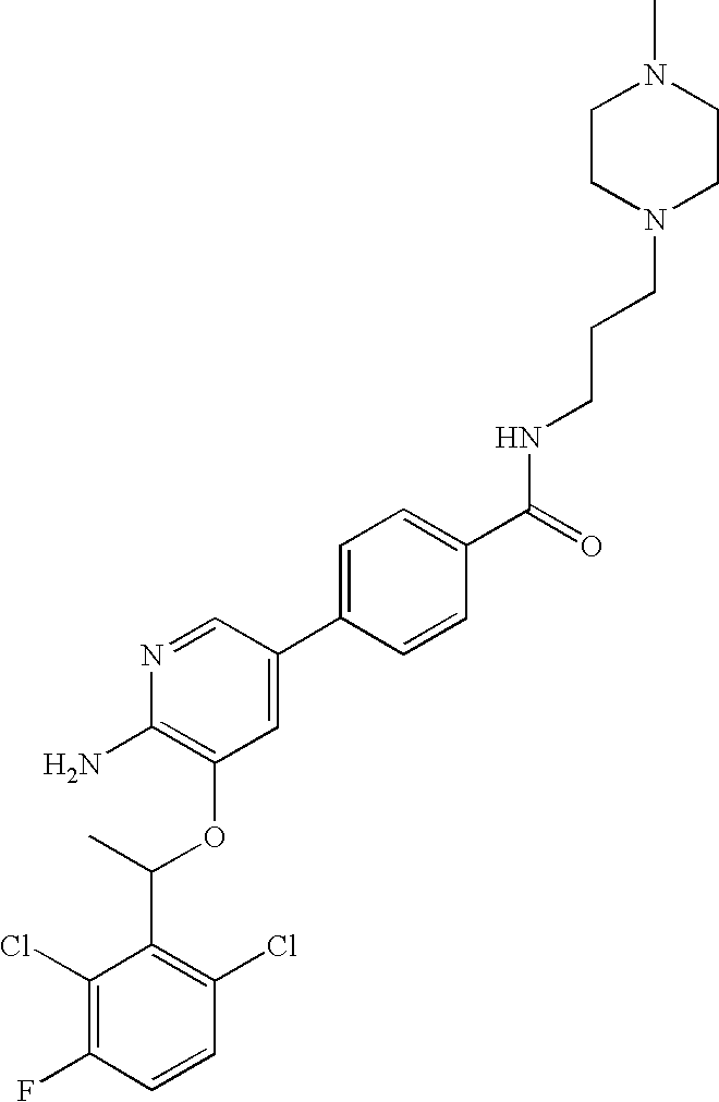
C1(Cl)=C(F)C=CC(Cl)=C1C(C)OC1=C(N)N=CC(C2=CC=C(C(=O)NCCCN3CCN(C)CC3)C=C2)=C1
